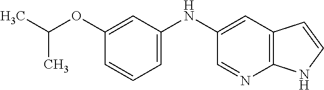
CC(OC1=CC(NC2=CC3=C(N=C2)NC=C3)=CC=C1)C
